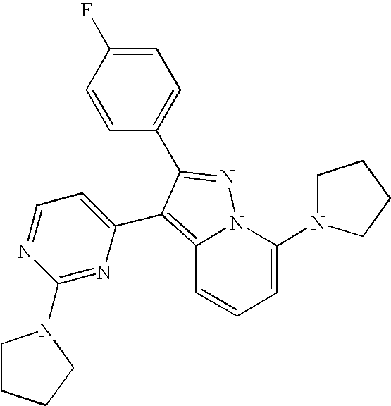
C12=C(C3=CC=NC(N4CCCC4)=N3)C(C3=CC=C(F)C=C3)=NN1C(N1CCCC1)=CC=C2
